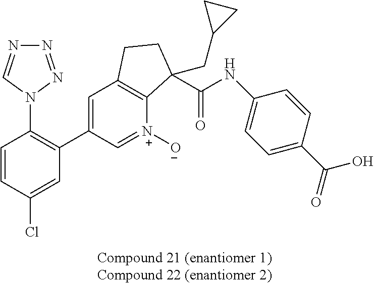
C1=C(C2=C(N3C=NN=N3)C=CC(Cl)=C2)C=[N+]([O-])C2=C1CCC2(C(NC1=CC=C(C(=O)O)C=C1)=O)CC1CC1
